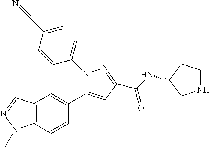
N1(C2=CC=C(C#N)C=C2)C(C2=CC3=C(C=C2)N(C)N=C3)=CC(C(NC2CCNC2)=O)=N1
